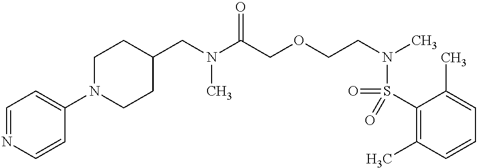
C1(CN(C(COCCN(C)S(C2=C(C)C=CC=C2C)(=O)=O)=O)C)CCN(C2=CC=NC=C2)CC1
